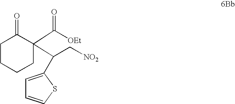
C(C[NO2])(C1(C([OEt])=O)CCCCC1=O)C1=CC=CS1
